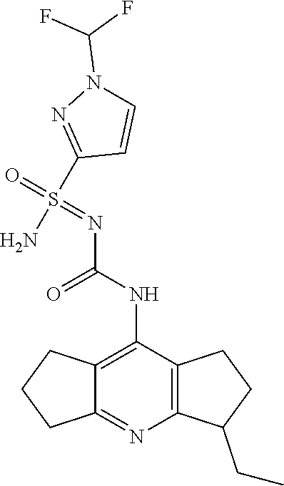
N(C(=O)NC1=C2C(=NC3=C1CCC3CC)CCC2)=S(=O)(N)C1=NN(C(F)F)C=C1
